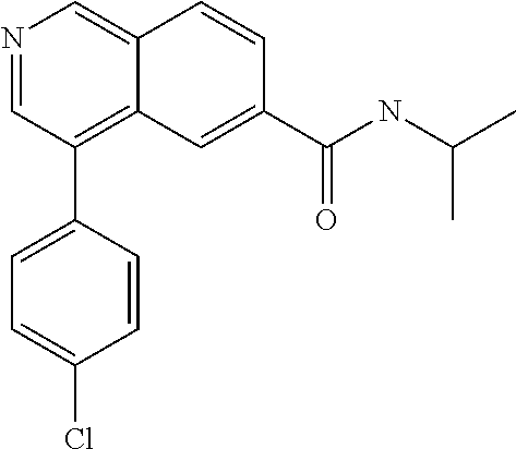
N1=CC(C2=CC=C(Cl)C=C2)=C2C(=C1)C=CC(C(NC(C)C)=O)=C2
